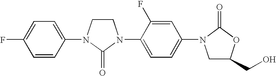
C1CN(C2=CC=C(F)C=C2)C(=O)N1C1=CC=C(N2CC(CO)OC2=O)C=C1F
